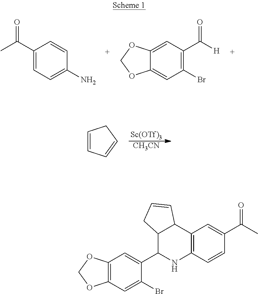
C1(C(C)=O)=CC=C(N)C=C1.C1(C([H])=O)=C(Br)C=C2C(=C1)OCO2.C1=CC=CC1.[Sc(OTf)3].[CH3CN].C12=C(C=C(Br)C(C3NC4=C(C5C3CC=C5)C=C(C(C)=O)C=C4)=C1)OCO2
